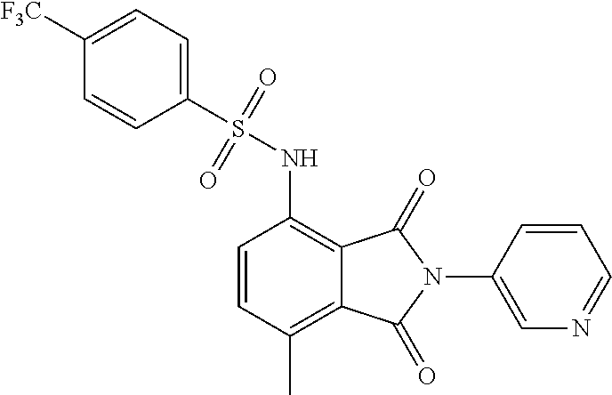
C1([F3C])=CC=C(S(=O)(=O)NC2=C3C(=C(C)C=C2)C(=O)N(C2=CN=CC=C2)C3=O)C=C1
